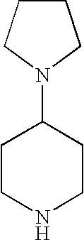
C1CNCCC1N1CCCC1
